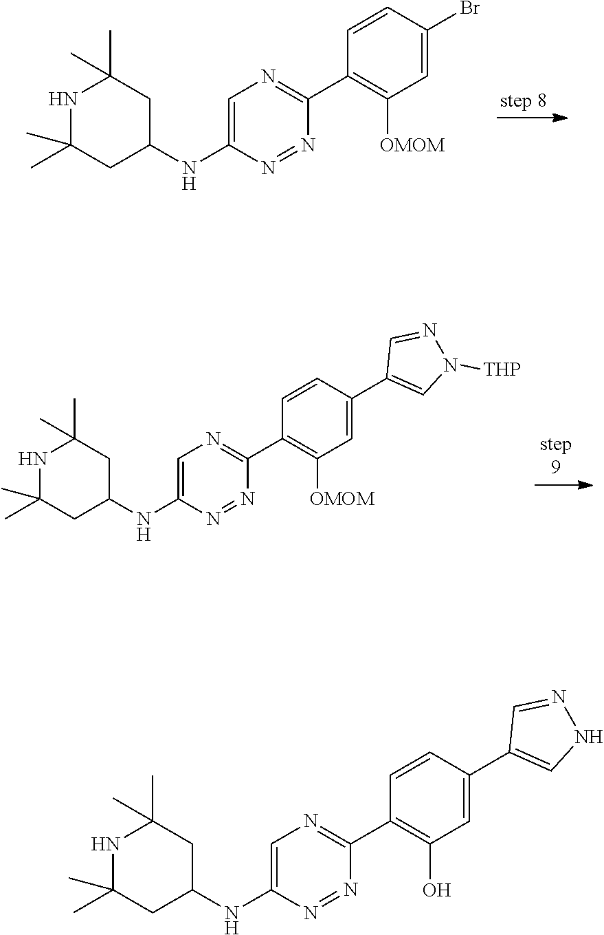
C1=CC(Br)=CC([OMOM])=C1C1=NC=C(NC2CC(C)(C)NC(C)(C)C2)N=N1.C1=CC(C2=CN([THP])N=C2)=CC([OMOM])=C1C1=NC=C(NC2CC(C)(C)NC(C)(C)C2)N=N1.C1=CC(C2=CNN=C2)=CC(O)=C1C1=NC=C(NC2CC(C)(C)NC(C)(C)C2)N=N1
